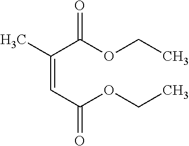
CC(C(OCC)=O)=CC(OCC)=O
